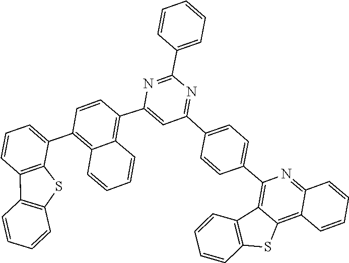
C12=C3SC4=C(C3=C(C3=CC=C(C5=NC(C6=CC=CC=C6)=NC(C6=C7C(=C(C8=CC=CC9=C8SC8=C9C=CC=C8)C=C6)C=CC=C7)=C5)C=C3)N=C1C=CC=C2)C=CC=C4
